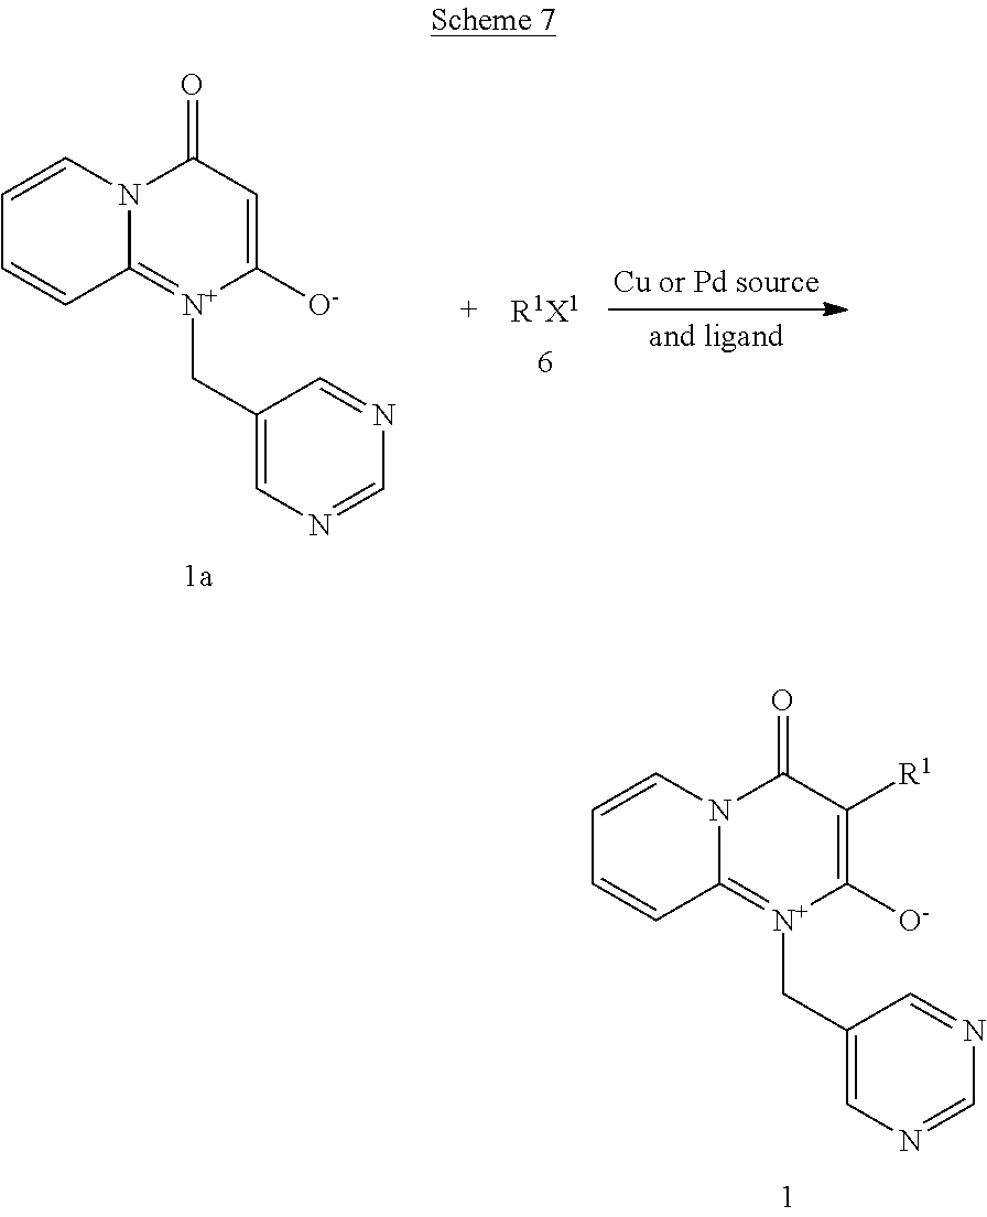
N12C(=[N+](CC3=CN=CN=C3)C([O-])=C([R1])C1=O)C=CC=C2.N12C(=[N+](CC3=CN=CN=C3)C([O-])=CC1=O)C=CC=C2.[R1X1]
